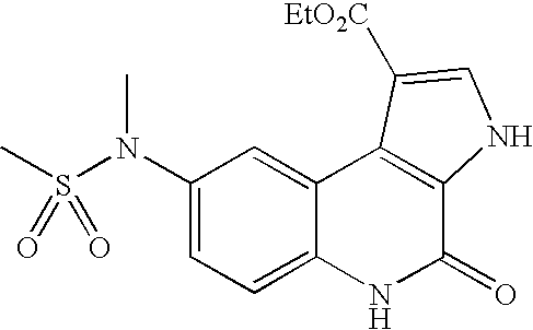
S(C)(N(C1=CC=C2C(=C1)C1=C(C(=O)N2)NC=C1[EtO2C])C)(=O)=O
